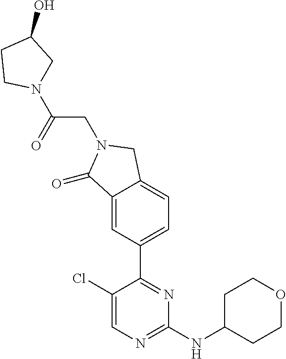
C1(Cl)=CN=C(NC2CCOCC2)N=C1C1=CC=C2C(=C1)C(=O)N(CC(=O)N1CC(O)CC1)C2
